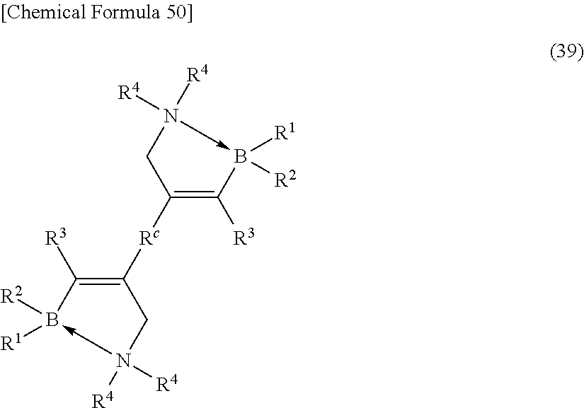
N1([R4])([R4])->B([R2])([R1])C([R3])=C([Rc]C2=C([R3])B([R2])([R1])-N([R4])([R4])C2)C1
